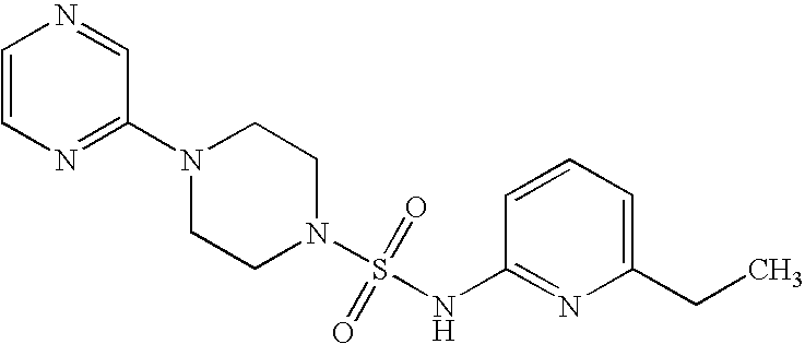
N1(C2=NC=CN=C2)CCN(S(=O)(=O)NC2=NC(CC)=CC=C2)CC1
